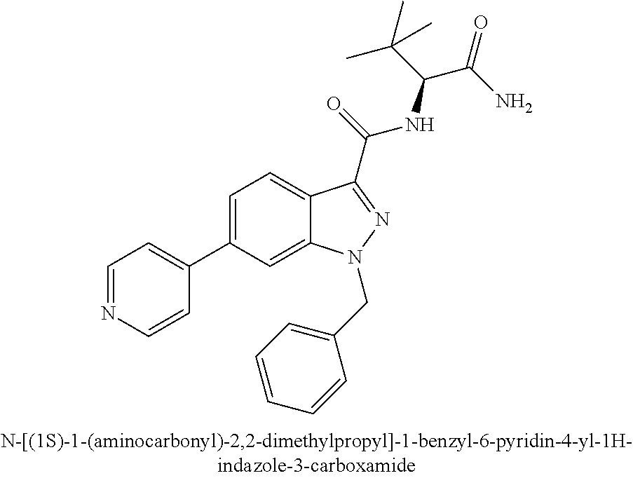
C1=C(C2=CC=NC=C2)C=C2C(=C1)C(C(NC(C(C)(C)C)C(=O)N)=O)=NN2CC1=CC=CC=C1
